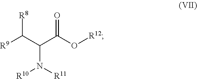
[R9]C(C(C(O[R12])=O)N([R11])[R10])[R8]
